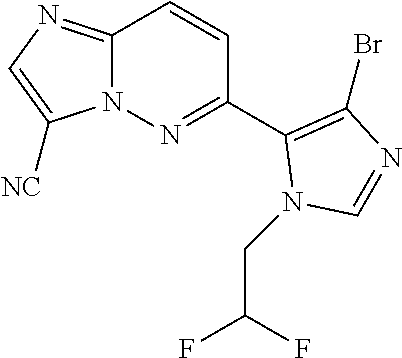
C1(C2=C(Br)N=CN2CC(F)F)=NN2C(=NC=C2[NC])C=C1
